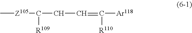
C([Ar118])(=CCC([Z105]C)[R109])[R110]
